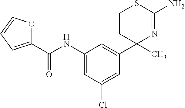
C1=C(Cl)C=C(NC(C2=CC=CO2)=O)C=C1C1(C)N=C(N)SCC1
